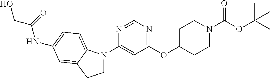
C1N(C2=CC(OC3CCN(C(=O)OC(C)(C)C)CC3)=NC=N2)C2=CC=C(NC(CO)=O)C=C2C1
